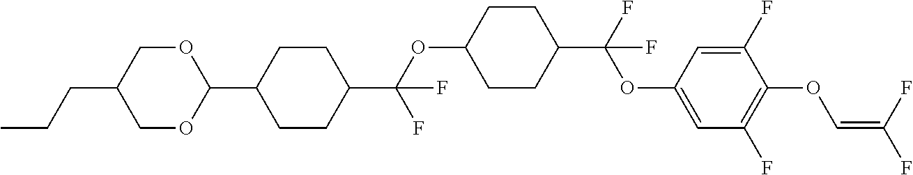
C1OC(C2CCC(C(OC3CCC(C(F)(OC4=CC(F)=C(OC=C(F)F)C(F)=C4)F)CC3)(F)F)CC2)OCC1CCC
